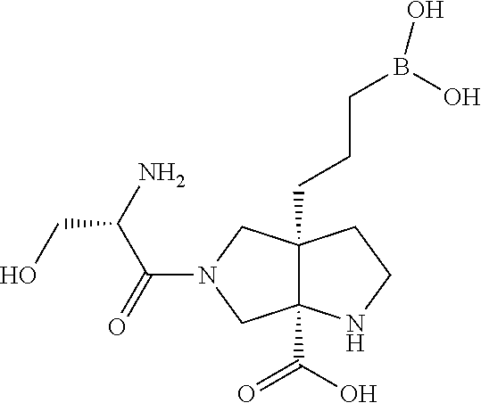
C12(C(=O)O)C(CCCB(O)O)(CN(C(C(N)CO)=O)C1)CCN2
